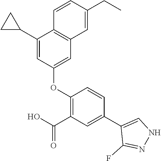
C1(C2CC2)=CC(OC2=C(C(O)=O)C=C(C3=CNN=C3F)C=C2)=CC2=C1C=CC(CC)=C2
